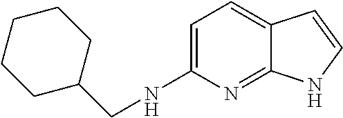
C1=C(NCC2CCCCC2)N=C2C(=C1)C=CN2
